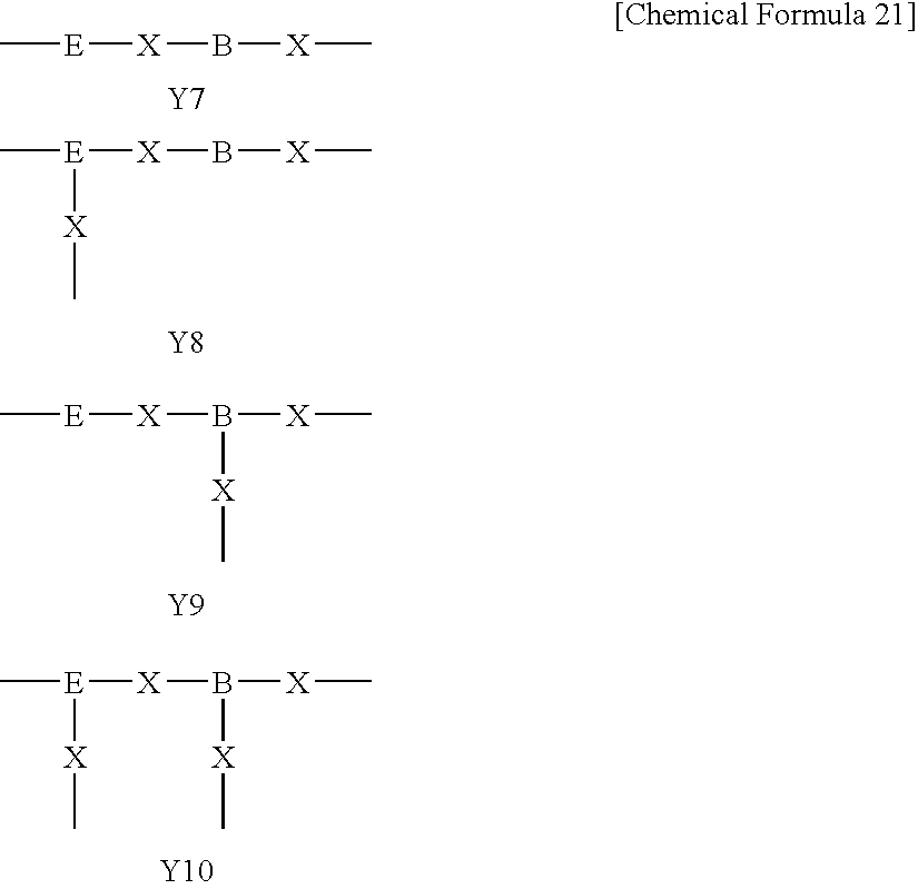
C[E][X]B[X]C.[Y7].C[E]([X]B[X]C)[X]C.[Y8].C[E][X]B([X]C)[X]C.[Y9].C[E]([X]B([X]C)[X]C)[X]C.[Y10]
